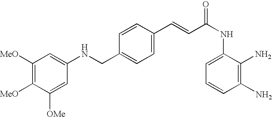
C1([MeO])=C([MeO])C([OMe])=CC(NCC2=CC=C(C=CC(=O)NC3=CC=CC(N)=C3N)C=C2)=C1
